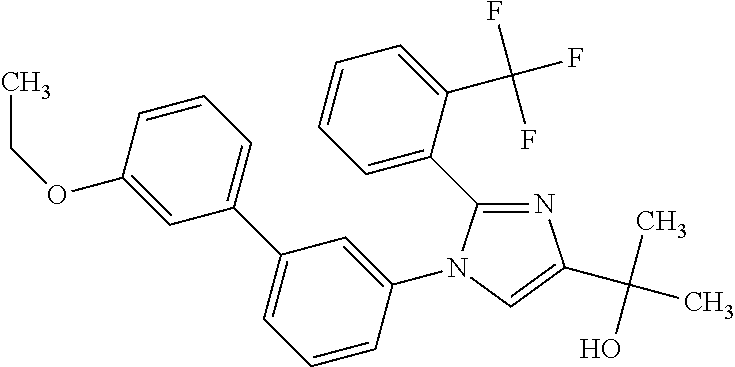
N1=C(C2=CC=CC=C2C(F)(F)F)N(C2=CC(C3=CC=CC(OCC)=C3)=CC=C2)C=C1C(C)(O)C
